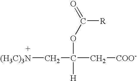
[(H3C)3N]CC([H])(OC([R])=O)C[COO-]
